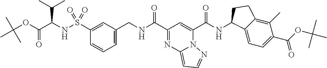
C(=O)(C1=CC(C(=O)NCC2=CC=CC(S(=O)(=O)NC(C(C)C)C(OC(C)(C)C)=O)=C2)=NC2=CC=NN21)NC1C2=CC=C(C(OC(C)(C)C)=O)C(C)=C2CC1
